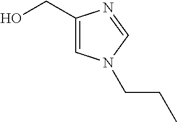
C1(CO)=CN(CCC)C=N1
